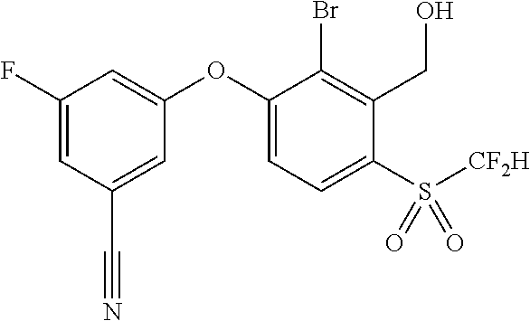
C1(OC2=CC=C(S([CF2H])(=O)=O)C(CO)=C2Br)=CC(F)=CC(C#N)=C1
